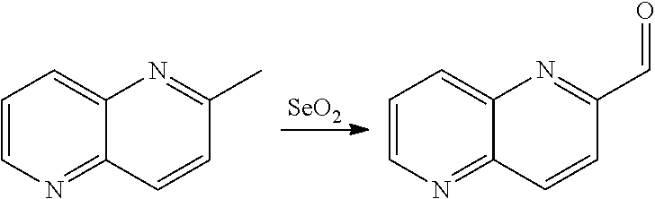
C1=CN=C2C(=C1)N=C(C)C=C2.[SeO2].C1=CN=C2C(=C1)N=C(C=O)C=C2
